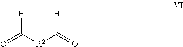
O=C([R2]C(=O)[H])[H]
